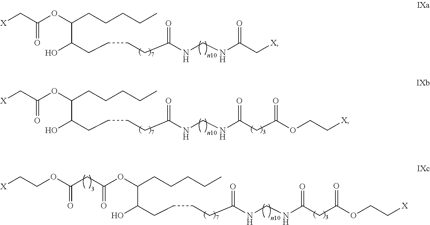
C(C(NCNC(C[X])=O)=O)CCCC(C(CCCCC)OC(=O)C[X])O.C(C(NCNC(CC(=O)OCC[X])=O)=O)CCCC(C(CCCCC)OC(=O)C[X])O.C(C(NCNC(CC(=O)OCC[X])=O)=O)CCCC(C(CCCCC)OC(=O)CC(OCC[X])=O)O
